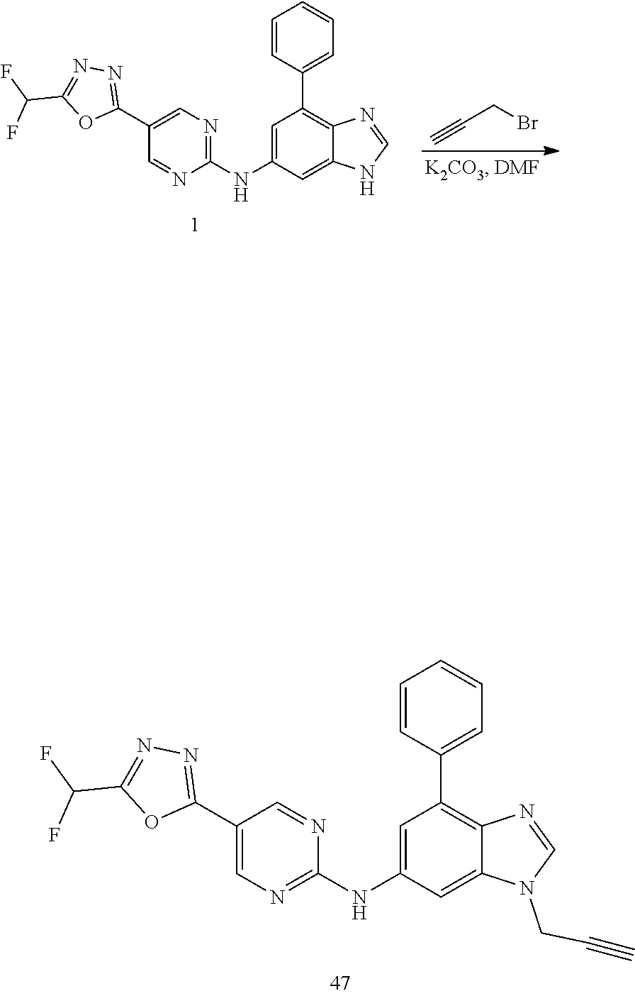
C1(C2=NN=C(C(F)F)O2)=CN=C(NC2=CC(C3=CC=CC=C3)=C3C(=C2)N(CC#C)C=N3)N=C1.C1(C2=NN=C(C(F)F)O2)=CN=C(NC2=CC(C3=CC=CC=C3)=C3C(=C2)NC=N3)N=C1.C(CBr)#C
